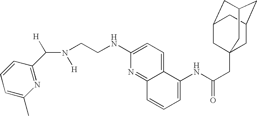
C1=CC(C(N([H])CCNC2=CC=C3C(=N2)C=CC=C3NC(CC23CC4CC(CC(C2)C4)C3)=O)[H])=NC(C)=C1
